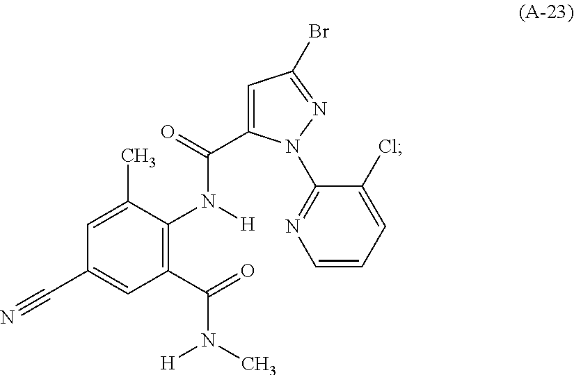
C1=C(C)C(N([H])C(=O)C2=CC(Br)=NN2C2=NC=CC=C2Cl)=C(C(=O)N(C)[H])C=C1C#N
